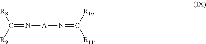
C(=N[A]N=C([R10])[R11])([R8])[R9]
